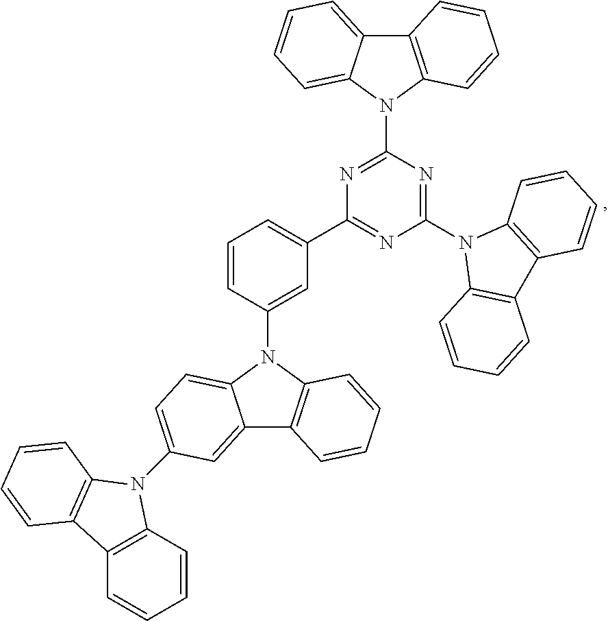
C1=C(C2=NC(N3C4=C(C5=C3C=CC=C5)C=CC=C4)=NC(N3C4=C(C5=CC=CC=C35)C=CC=C4)=N2)C=C(N2C3=CC=C(N4C5=C(C=CC=C5)C5=C4C=CC=C5)C=C3C3=C2C=CC=C3)C=C1
